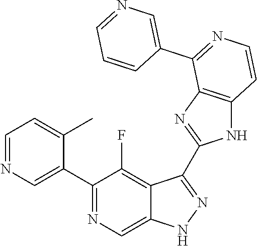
C1=NC=C(C2=NC=C3C(=C2F)C(C2=NC4=C(N2)C=CN=C4C2=CN=CC=C2)=NN3)C(C)=C1
